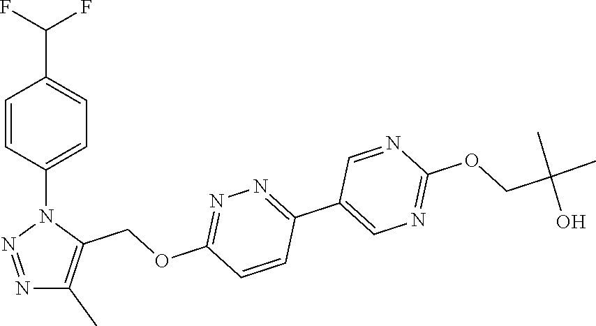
N1=NN(C2=CC=C(C(F)F)C=C2)C(COC2=NN=C(C3=CN=C(OCC(C)(C)O)N=C3)C=C2)=C1C
